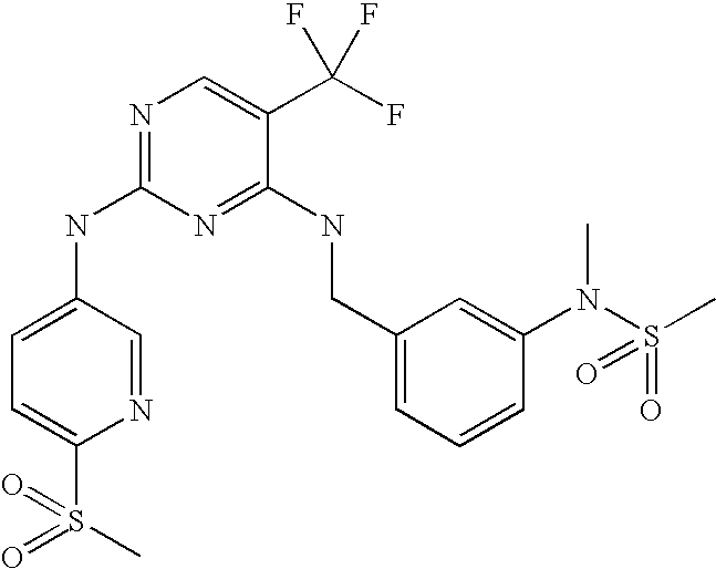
C1(CNC2=NC(NC3=CC=C(S(=O)(C)=O)N=C3)=NC=C2C(F)(F)F)=CC=CC(N(S(C)(=O)=O)C)=C1
